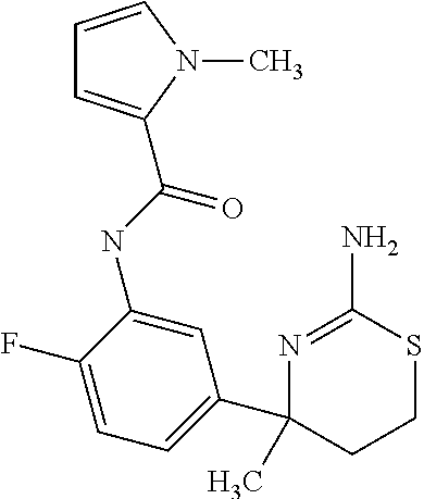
N1=C(N)SCCC1(C)C1=CC=C(F)C(NC(=O)C2=CC=CN2C)=C1
